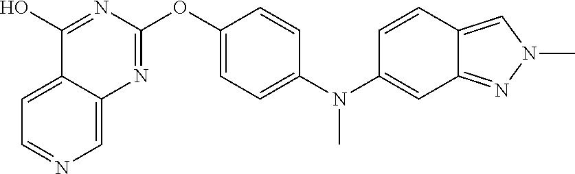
C12=CC=NC=C1N=C(OC1=CC=C(N(C3=CC4=NN(C)C=C4C=C3)C)C=C1)N=C2O
